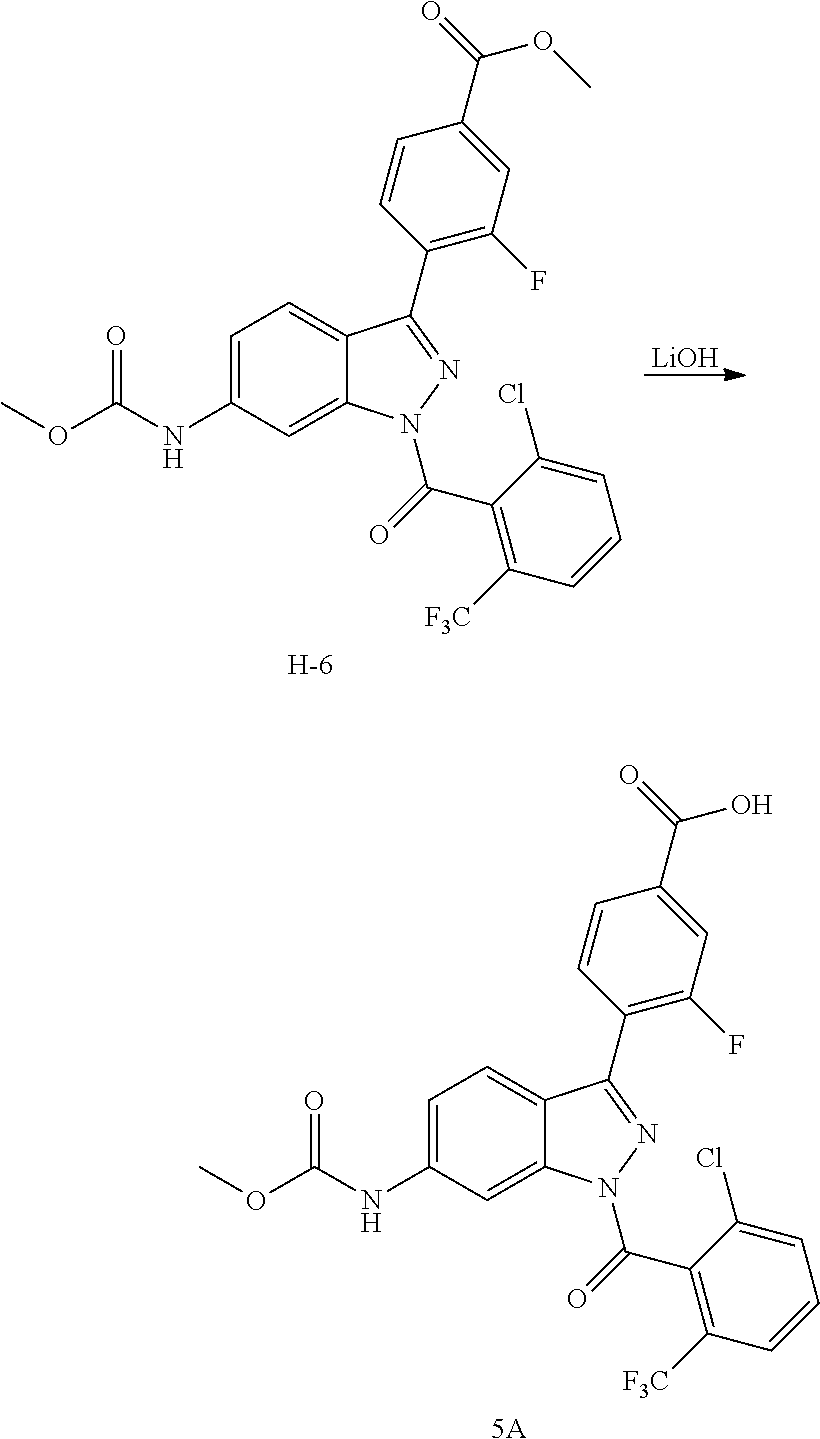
C1=C(NC(OC)=O)C=C2C(=C1)C(C1=C(F)C=C(C(O)=O)C=C1)=NN2C(C1=C([F3C])C=CC=C1Cl)=O.[5A].C1=C(NC(OC)=O)C=C2C(=C1)C(C1=C(F)C=C(C(OC)=O)C=C1)=NN2C(C1=C([F3C])C=CC=C1Cl)=O.[H].[LiOH]
